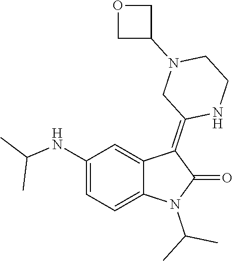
N(C1=CC=C2C(=C1)C(=C1NCCN(C3COC3)C1)C(=O)N2C(C)C)C(C)C
